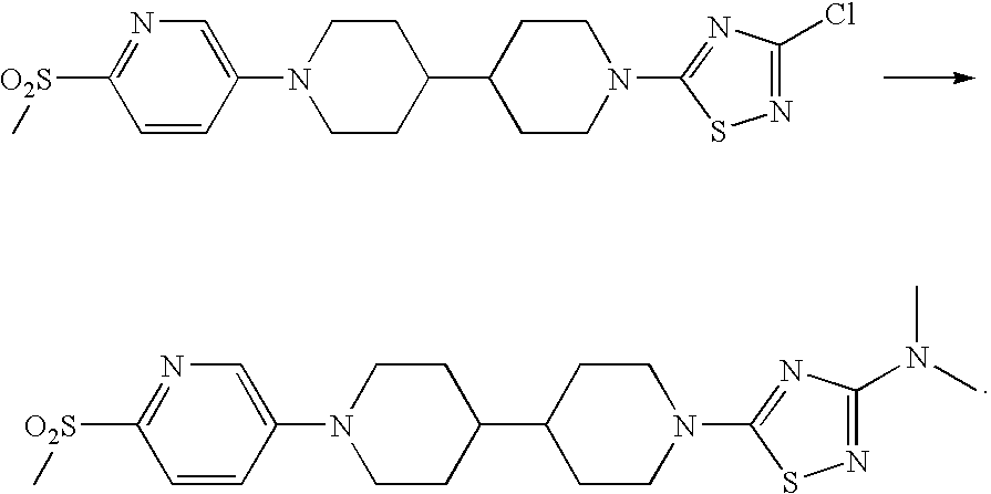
[O2S](C1=NC=C(N2CCC(C3CCN(C4=NC(Cl)=NS4)CC3)CC2)C=C1)C.[O2S](C1=NC=C(N2CCC(C3CCN(C4=NC(N(C)C)=NS4)CC3)CC2)C=C1)C
